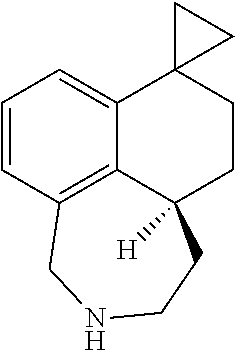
C1=CC2=C3C(=C1)C1(CCC3([H])CCNC2)CC1
